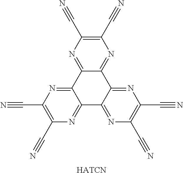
C12=NC(C#N)=C(C#N)N=C1C1=NC(C#N)=C(C#N)N=C1C1=NC(C#N)=C(C#N)N=C21.[HATCN]
